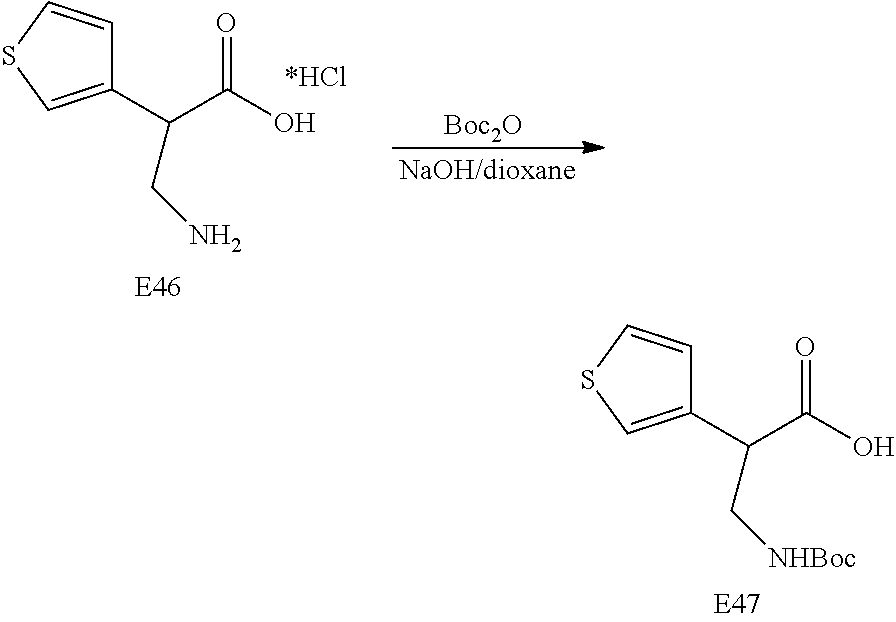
C1(C(C(O)=O)CN)=CSC=C1.[Boc2O].C1(C(C(O)=O)C[NHBoc])=CSC=C1
